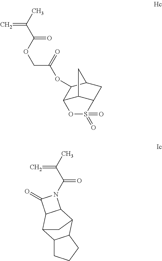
C(=O)(C(=C)C)N1C2C(C1=O)C1C3C(C2C1)CCC3.C(OC(=O)C(=C)C)C(OC1C2C3C(CC1C3)S(=O)(=O)O2)=O
